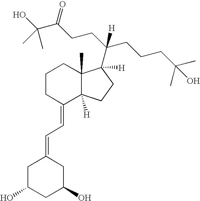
OC(C(CCC(CCCC(C)(O)C)([H])C1([H])C2(C)C([H])(C(=CC=C3CC(O)CC(O)C3)CCC2)CC1)=O)(C)C
